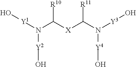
O[Y1]N([Y2]O)C([X]C([R11])N([Y3]O)[Y4]O)[R10]
